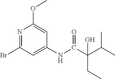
N1=C(Br)C=C(NC(C(C(C)C)(CC)O)=O)C=C1OC
